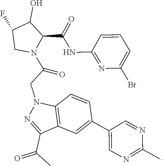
C(CN1C2=C(C(C(=O)C)=N1)C=C(C1=CN=C(C)N=C1)C=C2)(N1C(C(NC2=NC(Br)=CC=C2)=O)C(O)C(F)C1)=O
